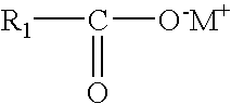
[R1]C([O-M+])=O
